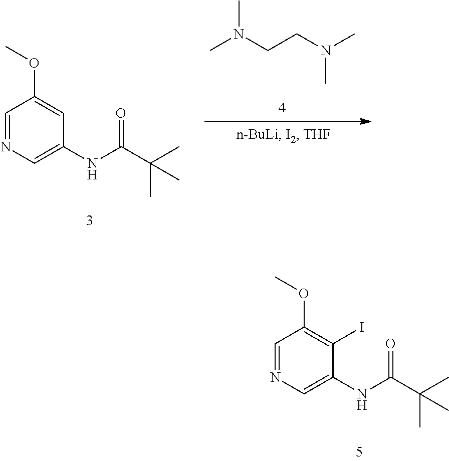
COC1=CC(NC(C(C)(C)C)=O)=CN=C1.C(CN(C)C)N(C)C.COC1=C(I)C(NC(C(C)(C)C)=O)=CN=C1
